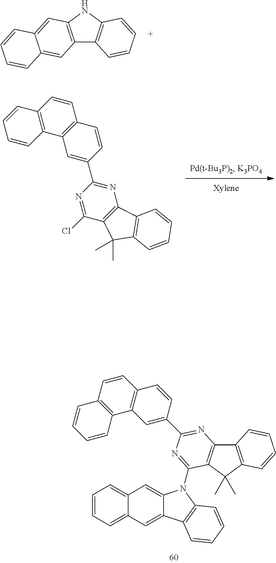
C12=C(NC3=C1C=CC=C3)C=C1C(=C2)C=CC=C1.N1=C(C2=CC3=C(C=CC4=C3C=CC=C4)C=C2)N=C(Cl)C2=C1C1=C(C2(C)C)C=CC=C1.C1=CC=C2C(=C1)C=C1C(=C2)C2=C(N1C1=NC(C3=CC4=C(C=CC5=C4C=CC=C5)C=C3)=NC3=C1C(C)(C)C1=C3C=CC=C1)C=CC=C2
